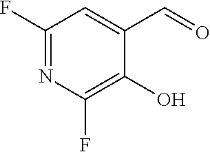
C1(F)=NC(F)=C(O)C(C=O)=C1
